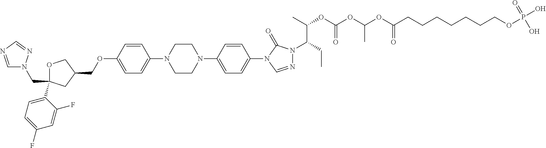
C1OC(C2=CC=C(F)C=C2F)(CN2C=NC=N2)CC1COC1=CC=C(N2CCN(C3=CC=C(N4C=NN(C(CC)C(C)OC(OC(OC(CCCCCCCOP(O)(=O)O)=O)C)=O)C4=O)C=C3)CC2)C=C1
